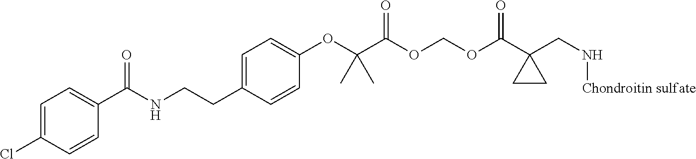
C1=C(Cl)C=CC(C(NCCC2=CC=C(OC(C(OCOC(C3(CN[Chondroitin sulfate])CC3)=O)=O)(C)C)C=C2)=O)=C1
